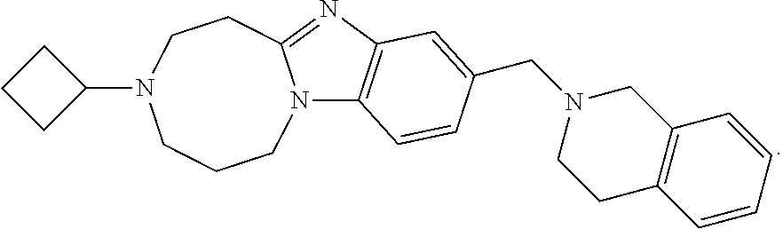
N12C3=C(N=C1CCN(C1CCC1)CCC2)C=C(CN1CCC2=C(C1)C=CC=C2)C=C3
